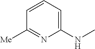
[Me]C1=NC(NC)=CC=C1
